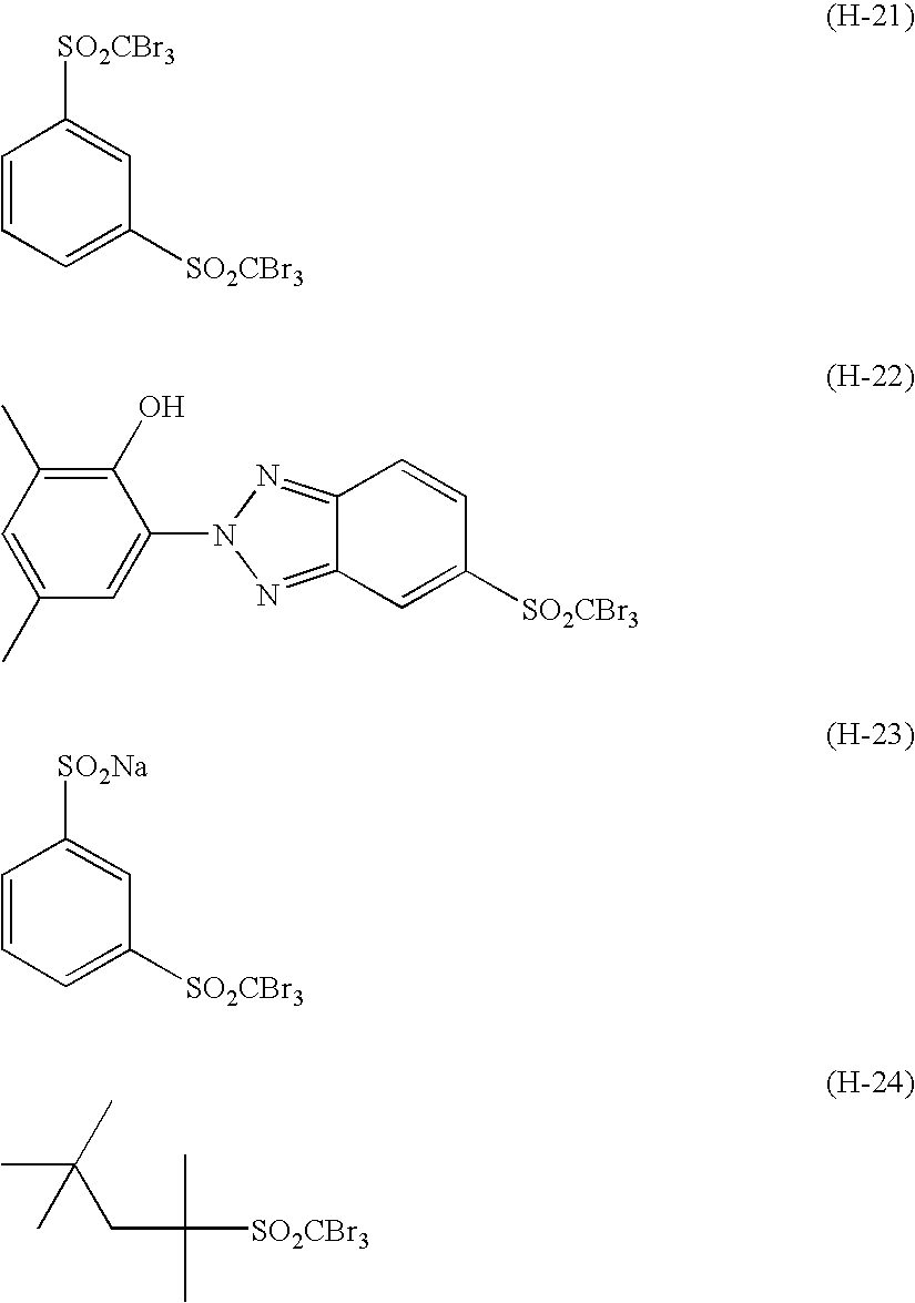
C1=CC=C([SO2CBr3])C=C1[SO2CBr3].C1(O)=C(C)C=C(C)C=C1N1N=C2C(=N1)C=C([SO2CBr3])C=C2.C1=CC=C([SO2CBr3])C=C1[SO2Na].C([SO2CBr3])(C)(C)CC(C)(C)C
